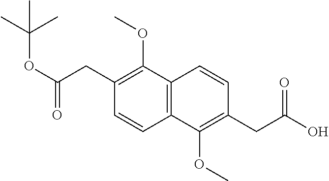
C1(CC(=O)OC(C)(C)C)=C(OC)C2=C(C=C1)C(OC)=C(CC(=O)O)C=C2
